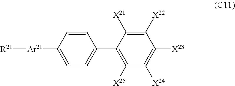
C1=CC([Ar21][R21])=CC=C1C1=C([X25])C([X24])=C([X23])C([X22])=C1[X21]
